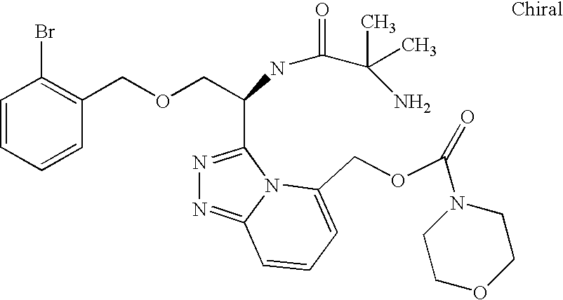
C1=CC=CC(COCC(C2=NN=C3N2C(COC(N2CCOCC2)=O)=CC=C3)NC(C(N)(C)C)=O)=C1Br
